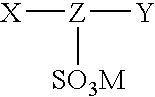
[X][Z]([Y])[SO3M]
